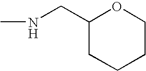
C(NC)C1CCCCO1
